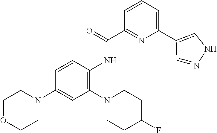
C1OCCN(C2=CC(N3CCC(F)CC3)=C(NC(=O)C3=NC(C4=CNN=C4)=CC=C3)C=C2)C1
